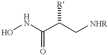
ONC(C(C[NHR])[R])=O
